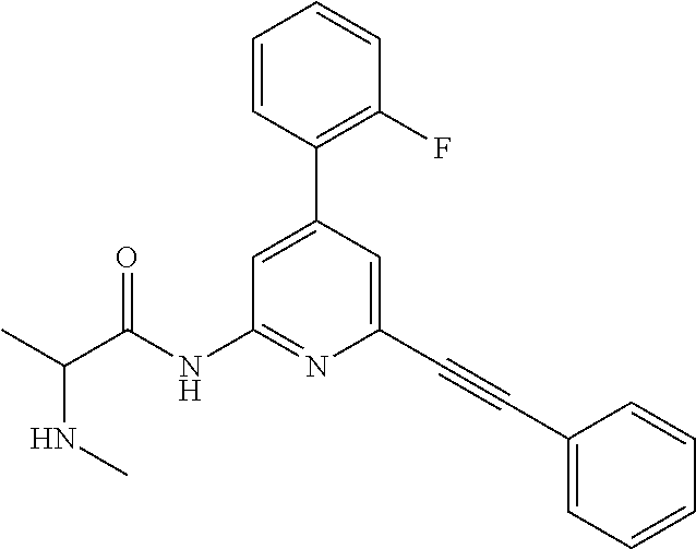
N(C(C)C(NC1=NC(C#CC2=CC=CC=C2)=CC(C2=C(F)C=CC=C2)=C1)=O)C
